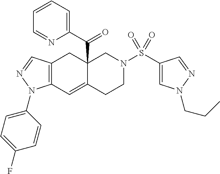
C1=CC=C(C(=O)C23C(=CC4=C(C2)C=NN4C2=CC=C(F)C=C2)CCN(S(=O)(=O)C2=CN(CCC)N=C2)C3)N=C1
